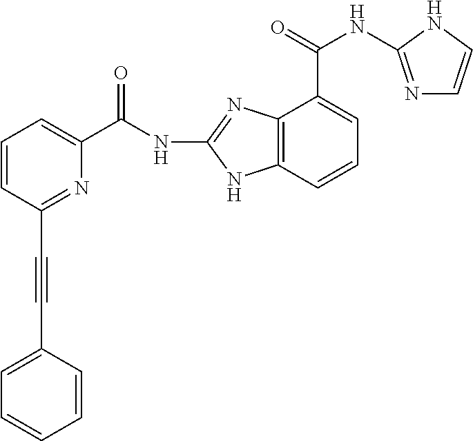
C12=C(C=CC=C1C(NC1=NC=CN1)=O)NC(NC(C1=CC=CC(C#CC3=CC=CC=C3)=N1)=O)=N2
